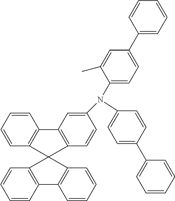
C1(C2=CC=CC=C2)=CC=C(N(C2=CC=C(C3=CC=CC=C3)C=C2C)C2=CC3=C(C=C2)C2(C4=C3C=CC=C4)C3=C(C=CC=C3)C3=C2C=CC=C3)C=C1
